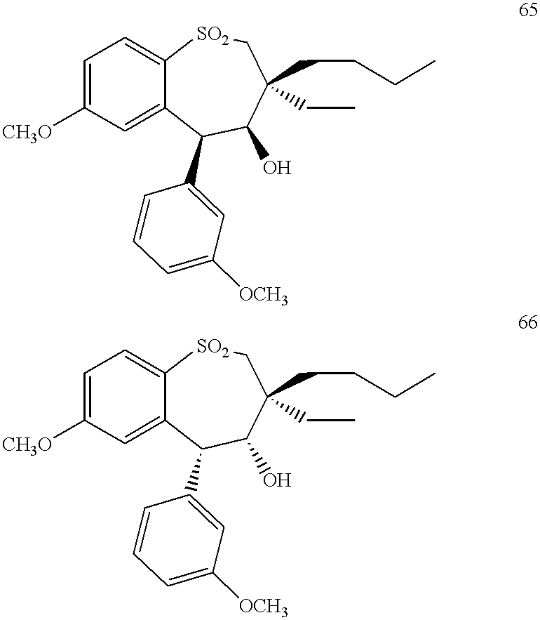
C1=C([CH3O])C=C2C(=C1)[SO2]CC(CCCC)(CC)C(O)C2C1=CC([OCH3])=CC=C1.C1=C([CH3O])C=C2C(=C1)[SO2]CC(CCCC)(CC)C(O)C2C1=CC([OCH3])=CC=C1
